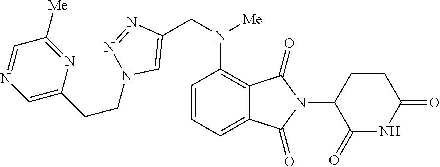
C12=CC=CC(N(CC3=CN(CCC4=CN=CC([Me])=N4)N=N3)[Me])=C1C(=O)N(C1C(=O)NC(=O)CC1)C2=O
